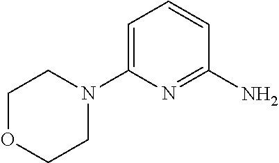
C1=C(N2CCOCC2)N=C(N)C=C1
